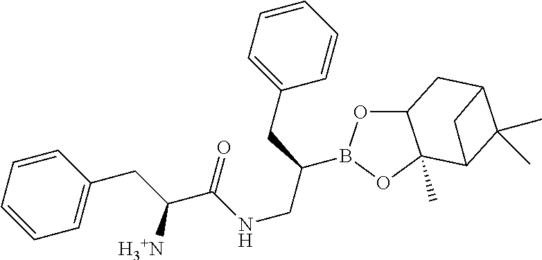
C12OB(C(CNC(C(CC3=CC=CC=C3)[H3+N])=O)CC3=CC=CC=C3)OC1(C)C1C(C)(C)C(C2)C1
